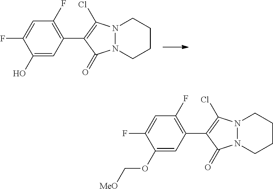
N12N(CCCC1)C(=O)C(C1=C(F)C=C(F)C(O)=C1)=C2Cl.N12N(CCCC1)C(=O)C(C1=C(F)C=C(F)C(OC[MeO])=C1)=C2Cl
